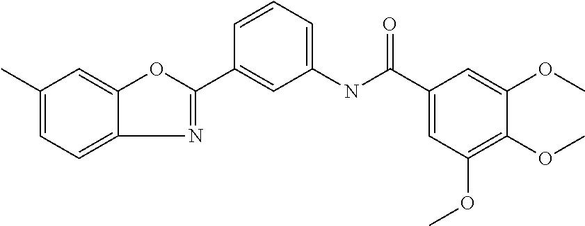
N1=C(C2=CC(NC(C3=CC(OC)=C(OC)C(OC)=C3)=O)=CC=C2)OC2=CC(C)=CC=C12
